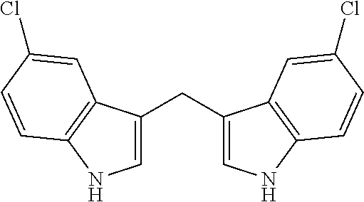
C1=C(CC2=CNC3=C2C=C(Cl)C=C3)C2=C(N1)C=CC(Cl)=C2
